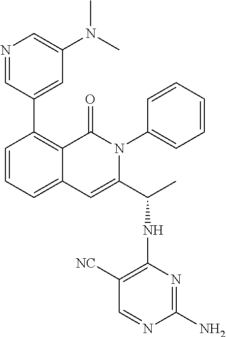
C1(C2=CC(N(C)C)=CN=C2)=C2C(=CC=C1)C=C(C(C)NC1=C([NC])C=NC(N)=N1)N(C1=CC=CC=C1)C2=O
